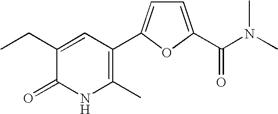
C1(CC)=CC(C2=CC=C(C(N(C)C)=O)O2)=C(C)NC1=O
